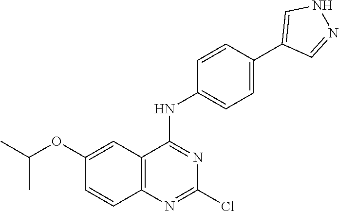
CC(OC1=CC2=C(N=C(Cl)N=C2NC2=CC=C(C3=CNN=C3)C=C2)C=C1)C
